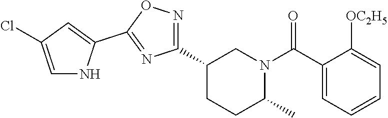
C1(C2=NOC(C3=CC(Cl)=CN3)=N2)CCC(C)N(C(C2=CC=CC=C2[OC2H5])=O)C1
